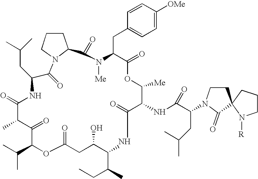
C1(=O)N2C(CCC2)C(=O)N([Me])C(CC2=CC=C([OMe])C=C2)C(=O)OC([Me])C(NC(C(CC(C)C)N2CCC3(C2=O)CCCN3[R])=O)C(=O)NC(C(C)CC)C(O)CC(=O)OC(C(C)C)C(=O)C(C)C(=O)NC1CC(C)C
